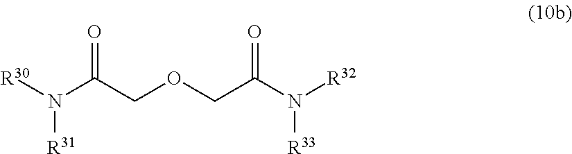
[R30]N(C(COCC(N([R32])[R33])=O)=O)[R31]
